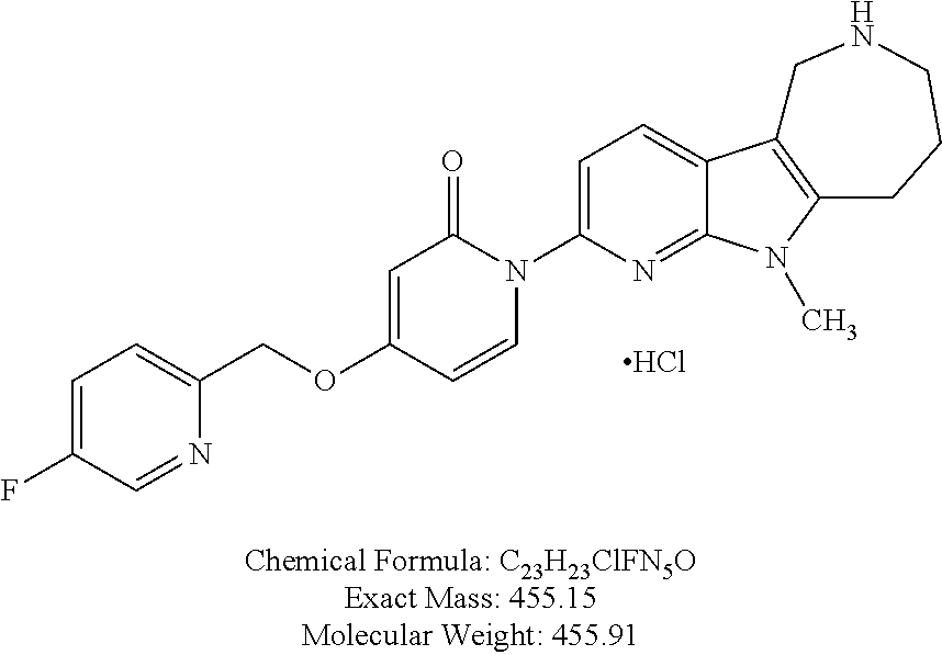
C1=C(F)C=NC(COC2=CC(=O)N(C3=CC=C4C(=N3)N(C)C3=C4CNCCC3)C=C2)=C1.Cl
